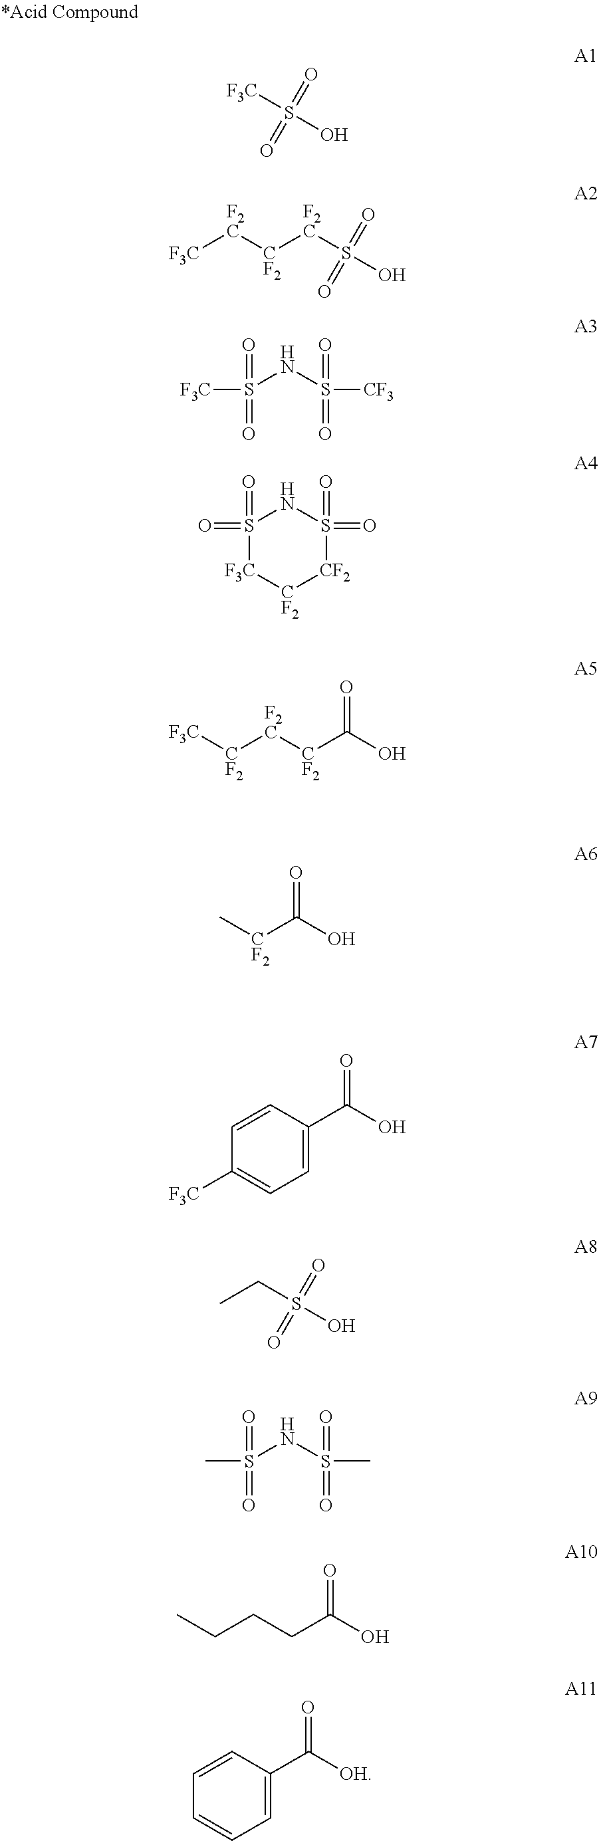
[F3C]S(O)(=O)=O.[F3C][F2C][CF2][F2C]S(=O)(=O)O.S(=O)(NS(=O)([CF3])=O)([F3C])=O.S1(=O)(=O)[F3C][CF2][CF2]S(=O)(=O)N1.[F3C][CF2][F2C][CF2]C(=O)O.[CF2](C(=O)O)C.C1=CC(C(=O)O)=CC=C1[F3C].S(CC)(=O)(=O)O.S(=O)(NS(=O)(C)=O)(C)=O.C(CCC(O)=O)C.C1=CC(C(=O)[OH])=CC=C1
